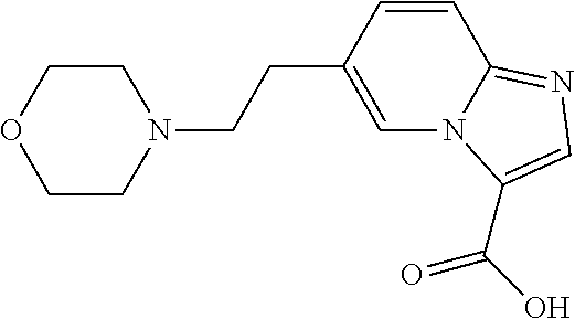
C1(CCN2CCOCC2)=CN2C(=NC=C2C(=O)O)C=C1
